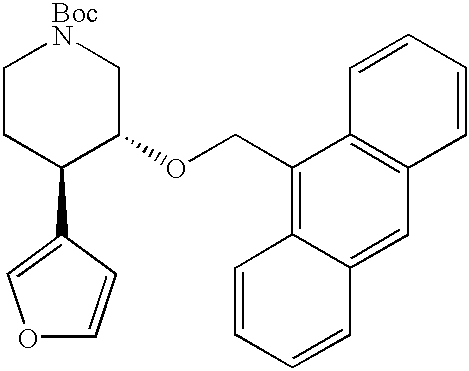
C1CC(C2=COC=C2)C(OCC2=C3C(=CC4=C2C=CC=C4)C=CC=C3)C[BocN]1
